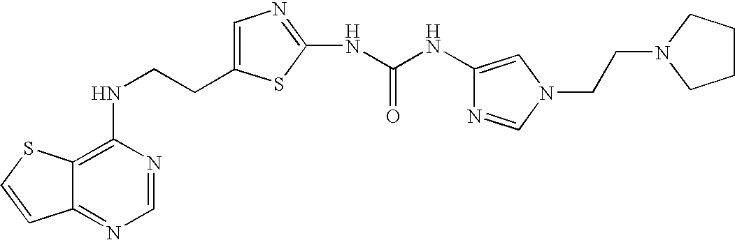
C(CNC1=C2C(=NC=N1)C=CS2)C1=CN=C(NC(=O)NC2=CN(CCN3CCCC3)C=N2)S1
